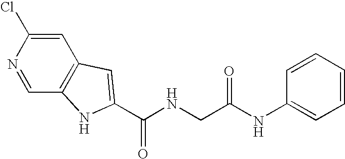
C1=C(Cl)N=CC2=C1C=C(C(NCC(NC1=CC=CC=C1)=O)=O)N2
